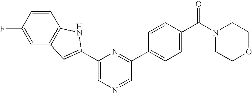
C1=C(C2=CC3=C(C=CC(F)=C3)N2)N=C(C2=CC=C(C(N3CCOCC3)=O)C=C2)C=N1
